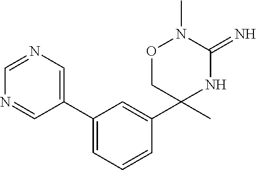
C1(C2=CN=CN=C2)=CC=CC(C2(C)NC(=N)N(C)OC2)=C1
